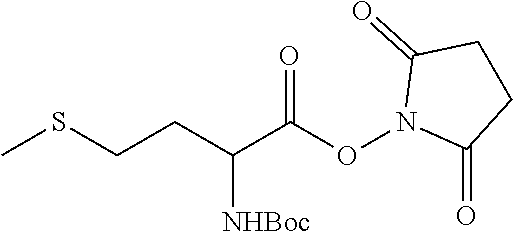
S(CCC(C(ON1C(=O)CCC1=O)=O)[NHBoc])C
